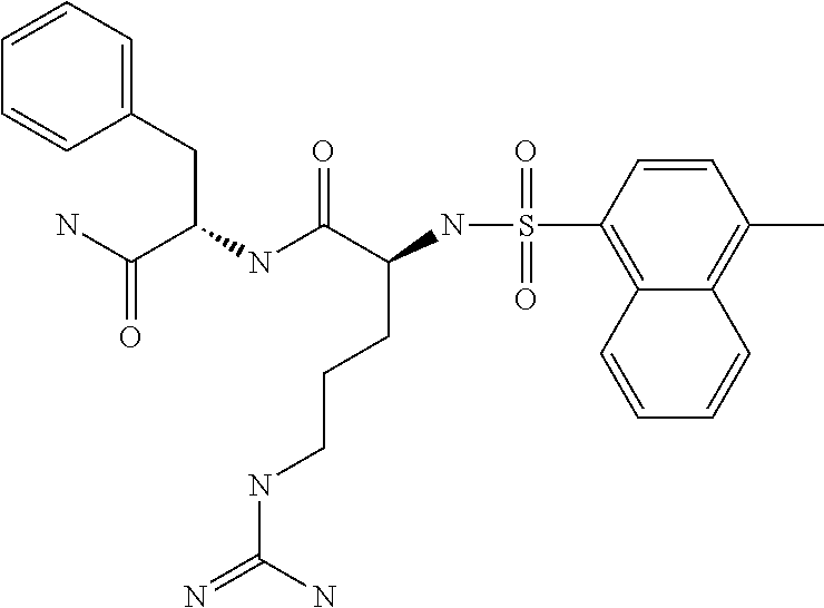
C1=CC=C(CC(NC(C(NS(=O)(=O)C2=C3C(=C(C)C=C2)C=CC=C3)CCCNC(=N)N)=O)C(N)=O)C=C1
